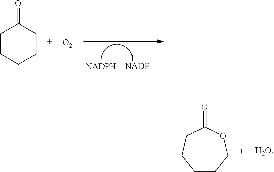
C1CCCCC1=O.[O2].C1CCOC(=O)CC1
